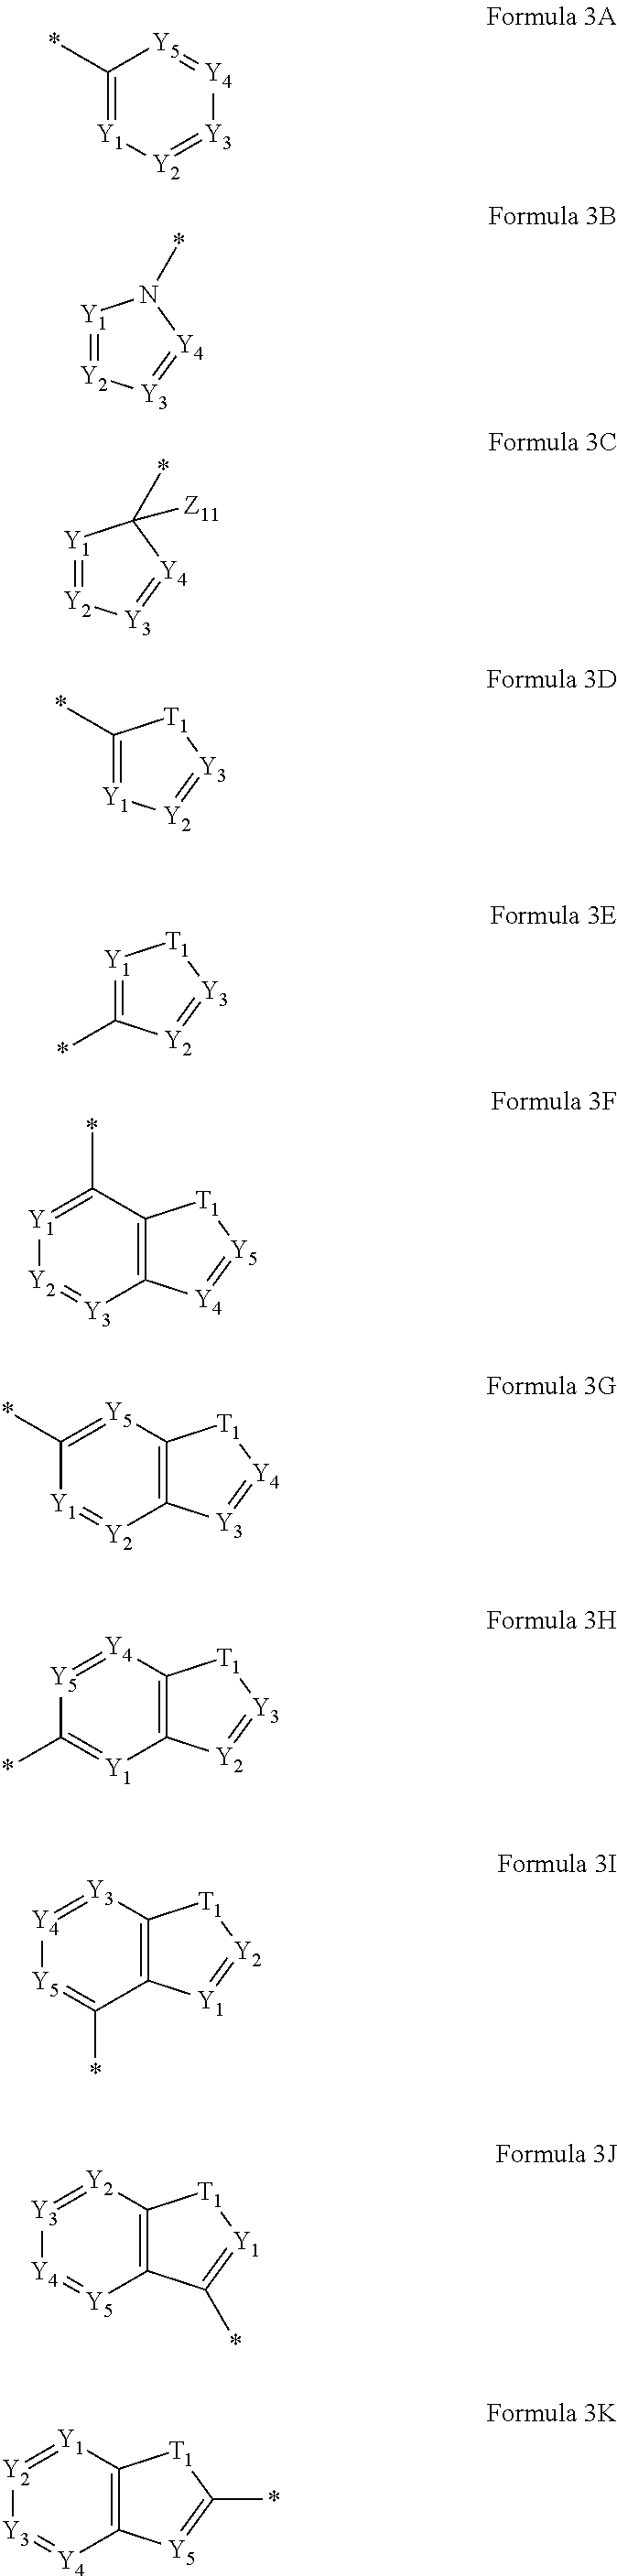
C1(*)=[Y1][Y2]=[Y3][Y4]=[Y5]1.[Y1]1=[Y2][Y3]=[Y4]N1*.[Y1]1=[Y2][Y3]=[Y4]C1(*)[Z11].C1(*)=[Y1][Y2]=[Y3][T1]1.[Y1]1=C(*)C2=C([Y3]=[Y2]1)[Y4]=[Y5][T1]2.C1(*)=[Y5]C2=C([Y2]=[Y1]1)[Y3]=[Y4][T1]2.[Y5]1=[Y4]C2=C([Y1]=C1*)[Y2]=[Y3][T1]2.[Y4]1=[Y3]C2=C(C(*)=[Y5]1)[Y1]=[Y2][T1]2.[Y3]1=[Y2]C2=C([Y5]=[Y4]1)C(*)=[Y1][T1]2.[Y2]1=[Y1]C2=C([Y4]=[Y3]1)[Y5]=C(*)[T1]2.[Y1]1=C(*)[Y2]=[Y3][T1]1
